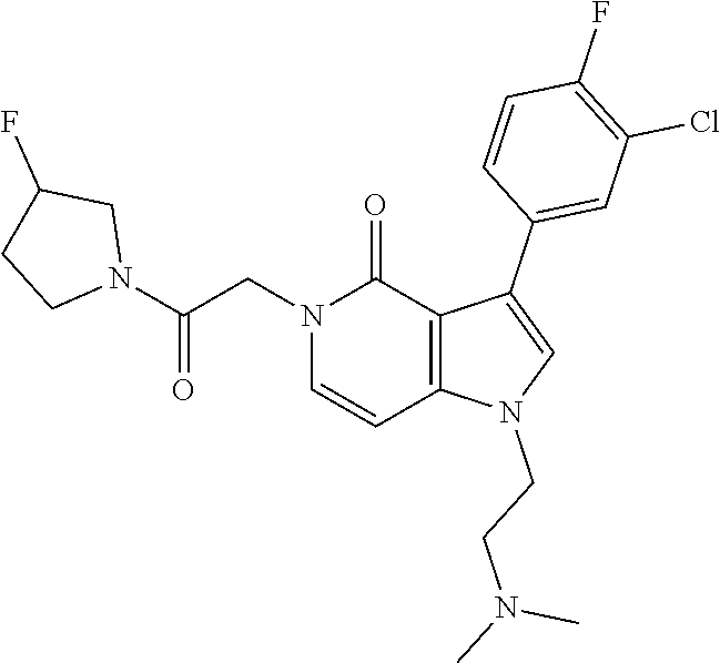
C1(F)=C(Cl)C=C(C2=CN(CCN(C)C)C3=C2C(=O)N(CC(N2CC(F)CC2)=O)C=C3)C=C1
